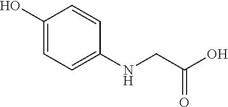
C1(O)=CC=C(NCC(O)=O)C=C1
